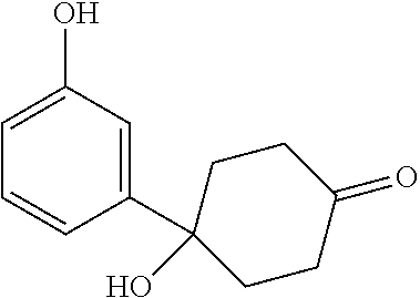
C1=C(C2(O)CCC(=O)CC2)C=CC=C1O
